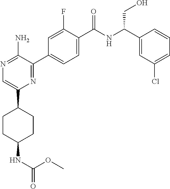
N1=C(N)C(C2=CC=C(C(NC(C3=CC(Cl)=CC=C3)CO)=O)C(F)=C2)=NC(C2CCC(NC(=O)OC)CC2)=C1
